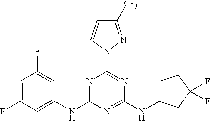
N1=C(NC2=CC(F)=CC(F)=C2)N=C(NC2CCC(F)(F)C2)N=C1N1C=CC([CF3])=N1
